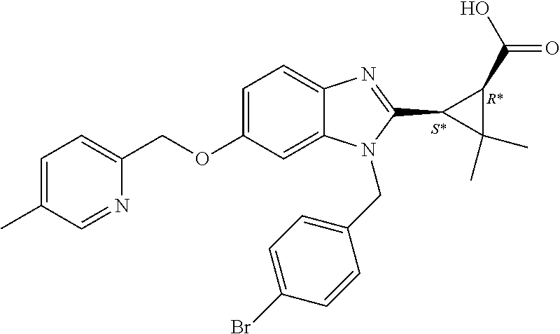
C1(OCC2=CC=C(C)C=N2)=CC=C2C(=C1)N(CC1=CC=C(Br)C=C1)C(C1C(C(O)=O)C1(C)C)=N2
